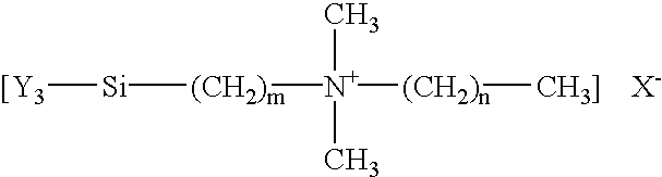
[[Y3][Si][(CH2)m][N+](C)(C)[(CH2)n][CH3]].[X-]
